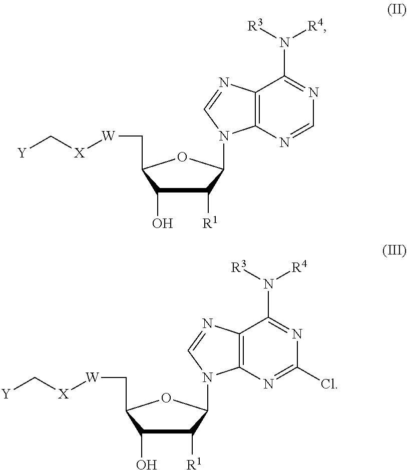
C1(O)C([R1])C(N2C3=C(N=C2)C(N([R3])[R4])=NC=N3)OC1C[W][X]C[Y].C1(O)C([R1])C(N2C3=C(N=C2)C(N([R3])[R4])=NC(Cl)=N3)OC1C[W][X]C[Y]
